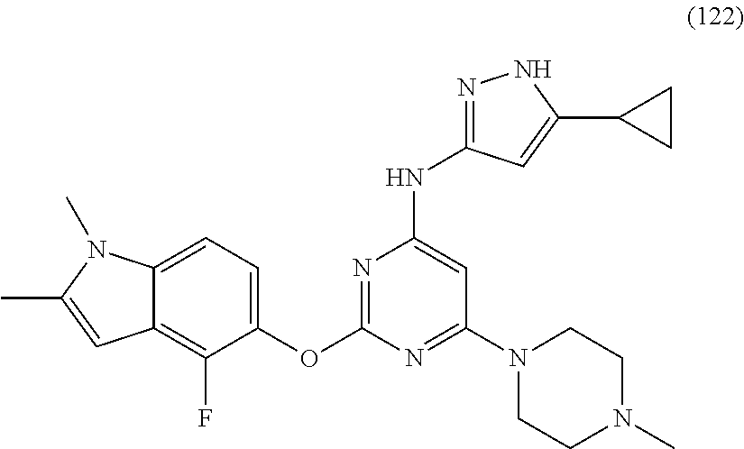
C12=C(F)C(OC3=NC(NC4=NNC(C5CC5)=C4)=CC(N4CCN(C)CC4)=N3)=CC=C1N(C)C(C)=C2
